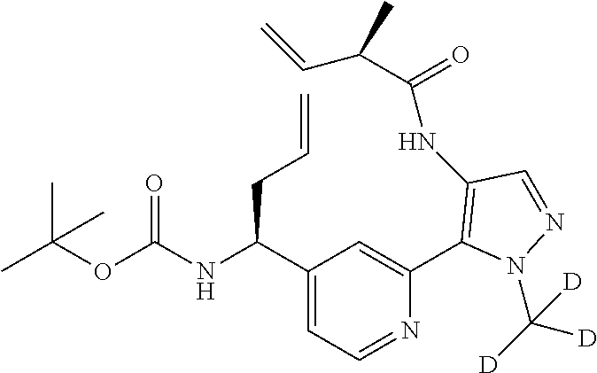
N(C(OC(C)(C)C)=O)C(C1=CC=NC(C2=C(NC(=O)C(C=C)C)C=NN2C([D])([D])[D])=C1)CC=C
